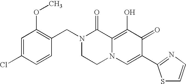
C1=C(Cl)C=CC(CN2CCN3C(=C(O)C(=O)C(C4=NC=CS4)=C3)C2=O)=C1OC
